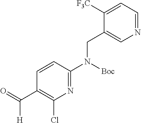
C1=CC(N([Boc])CC2=CN=CC=C2[F3C])=NC(Cl)=C1C(=O)[H]
